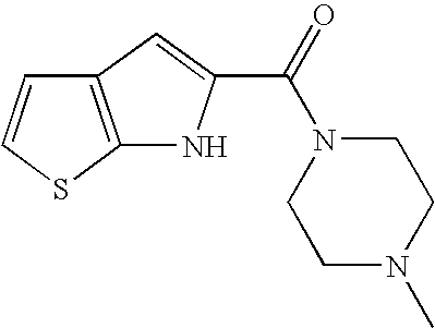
C12=C(SC=C1)NC(C(=O)N1CCN(C)CC1)=C2
